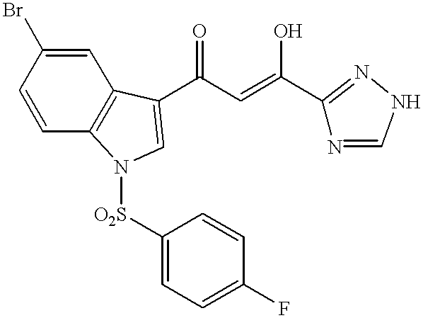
C1=CC2=C(C=C1Br)C(C(C=C(O)C1=NNC=N1)=O)=CN2[O2S]C1=CC=C(F)C=C1
